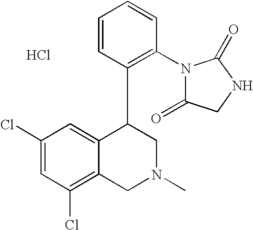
C1(Cl)=CC(Cl)=C2C(=C1)C(C1=C(N3C(=O)CNC3=O)C=CC=C1)CN(C)C2.Cl
